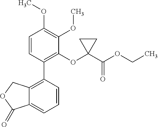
C12=C(C3=C(OC4(C(OCC)=O)CC4)C(OC)=C(OC)C=C3)C=CC=C1C(=O)OC2
